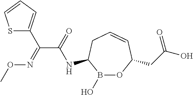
N(C1B(O)OC(CC(O)=O)C=CC1)C(C(=NOC)C1=CC=CS1)=O
